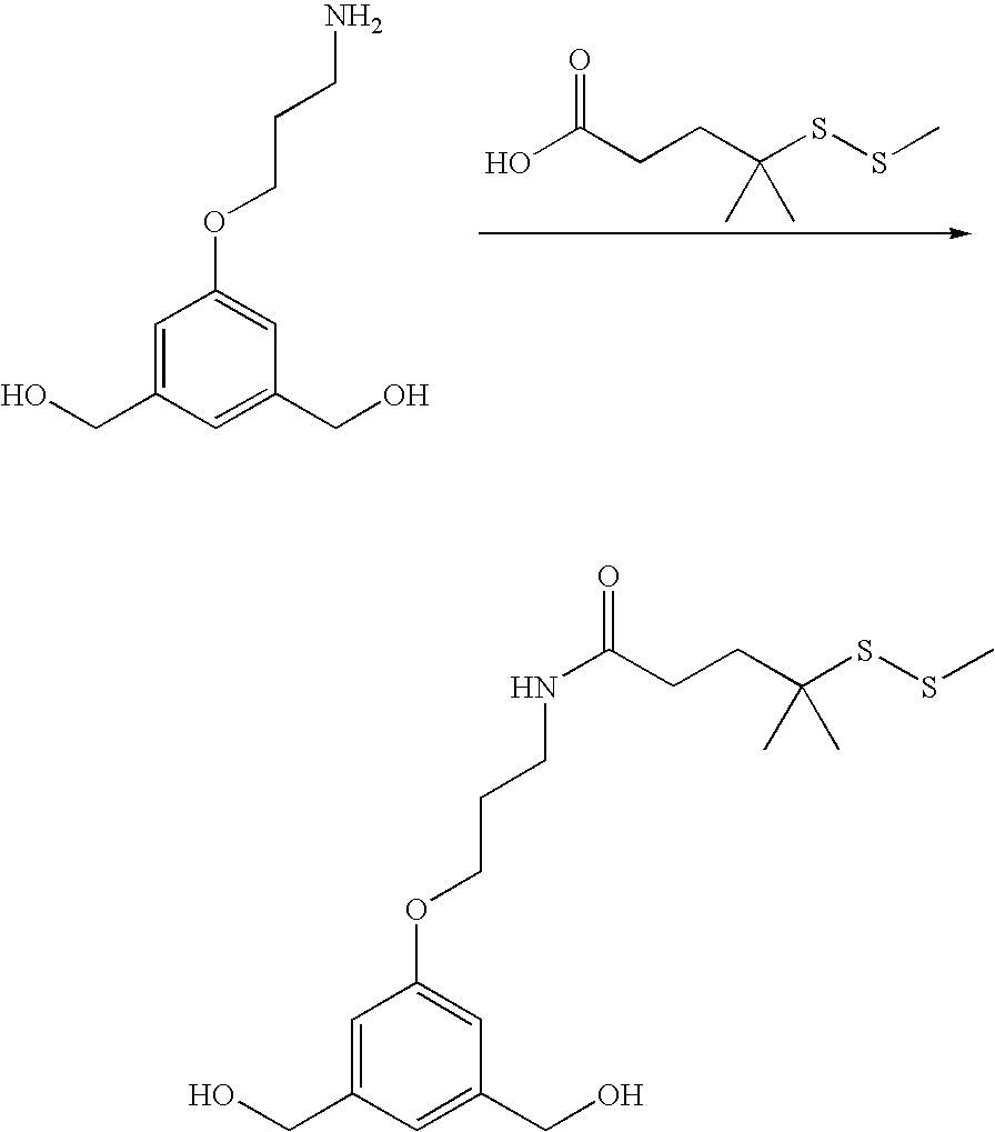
OC(CCC(SSC)(C)C)=O.C1=C(CO)C=C(CO)C=C1OCCCN.C1=C(CO)C=C(CO)C=C1OCCCNC(CCC(SSC)(C)C)=O
